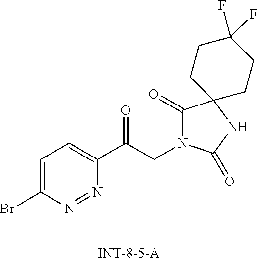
C1(C(CN2C(=O)C3(NC2=O)CCC(F)(F)CC3)=O)=CC=C(Br)N=N1
